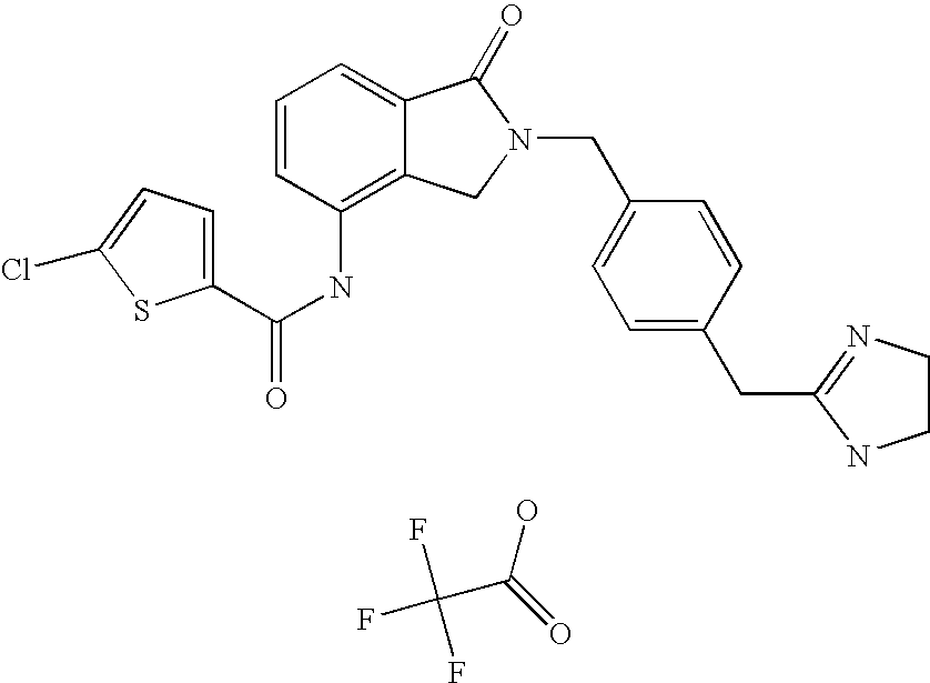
C1=C2C(=C(NC(=O)C3=CC=C(Cl)S3)C=C1)CN(CC1=CC=C(CC3=NCCN3)C=C1)C2=O.FC(C(=O)O)(F)F
